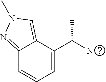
C1=C(C(N)C)C2=CN(C)N=C2C=C1
